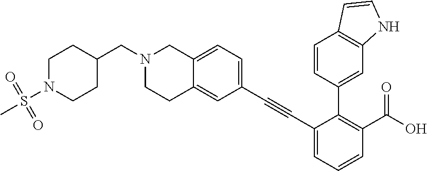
C1(C#CC2=CC=C3C(=C2)CCN(CC2CCN(S(=O)(=O)C)CC2)C3)=CC=CC(C(O)=O)=C1C1=CC2=C(C=C1)C=CN2
